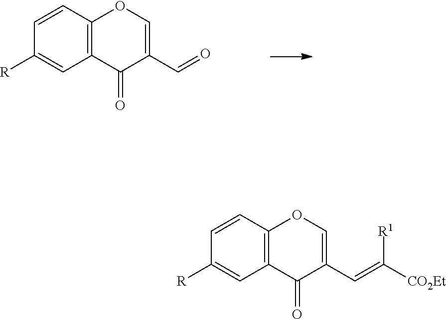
C1=CC2=C(C=C1[R])C(=O)C(C=O)=CO2.C1=CC2=C(C=C1[R])C(=O)C(C=C([CO2Et])[R1])=CO2
